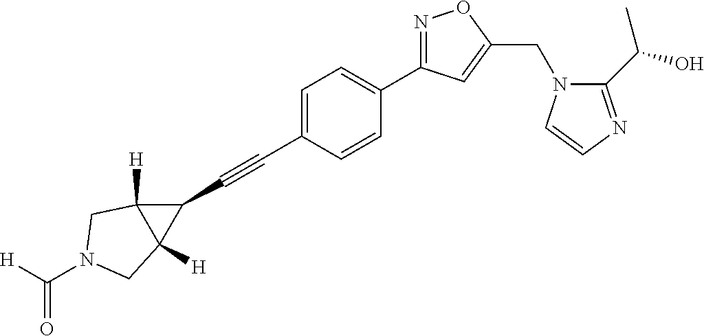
C1=C(C#CC2C3([H])C2([H])CN(C([H])=O)C3)C=CC(C2=NOC(CN3C(C(O)C)=NC=C3)=C2)=C1
